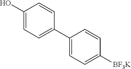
C1(O)=CC=C(C2=CC=C([BF3K])C=C2)C=C1
